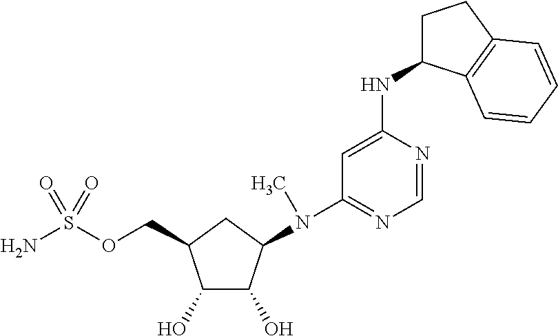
C1(O)C(O)C(N(C2=NC=NC(NC3CCC4=C3C=CC=C4)=C2)C)CC1COS(N)(=O)=O
